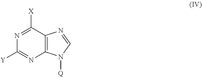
C12=C(C([X])=NC([Y])=N1)N=CN2[Q]
